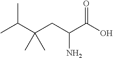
CC(C(CC(C(O)=O)N)(C)C)C
